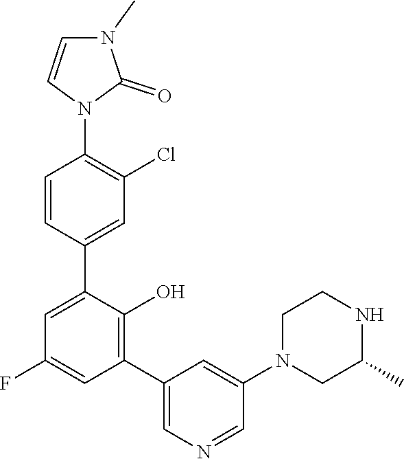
C1(C2=C(O)C(C3=CC(Cl)=C(N4C(=O)N(C)C=C4)C=C3)=CC(F)=C2)=CN=CC(N2CC(C)NCC2)=C1
